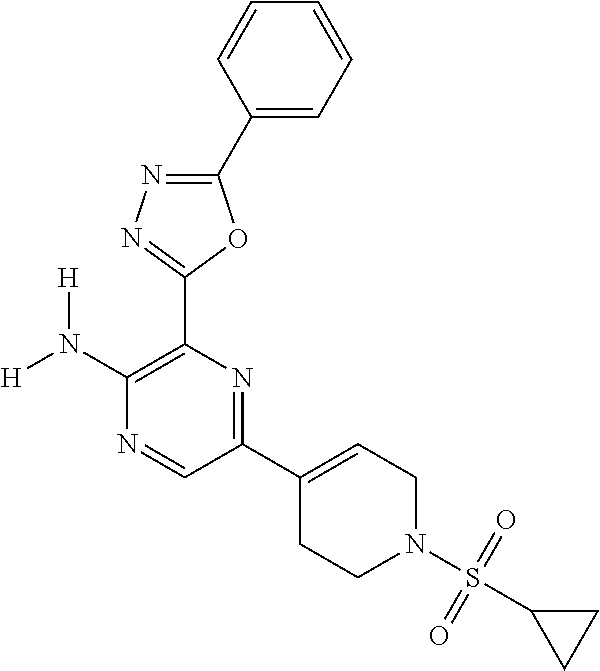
C1(N([H])[H])=C(C2=NN=C(C3=CC=CC=C3)O2)N=C(C2=CCN(S(=O)(=O)C3CC3)CC2)C=N1
